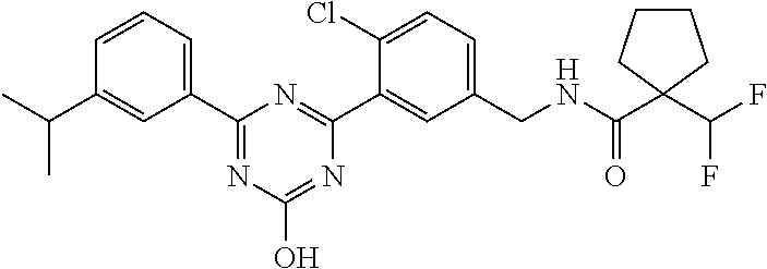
C1(CNC(C2(C(F)F)CCCC2)=O)=CC=C(Cl)C(C2=NC(C3=CC=CC(C(C)C)=C3)=NC(O)=N2)=C1
